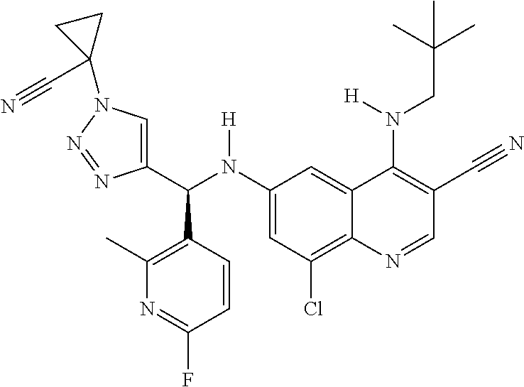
C1(N(C(C2=CN(C3(C#N)CC3)N=N2)C2=C(C)N=C(F)C=C2)[H])=CC(Cl)=C2C(=C1)C(N(CC(C)(C)C)[H])=C(C#N)C=N2
